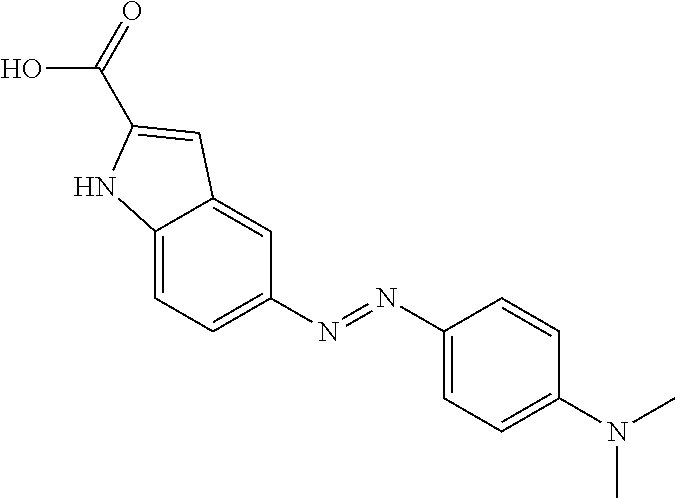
C12=CC=C(N=NC3=CC=C(N(C)C)C=C3)C=C1C=C(C(=O)O)N2
